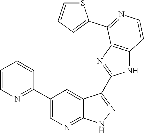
C1=CN=C(C2=CN=C3C(=C2)C(C2=NC4=C(N2)C=CN=C4C2=CC=CS2)=N[N H]3)C=C1
